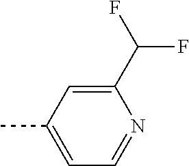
CC1=CC=NC(C(F)F)=C1
